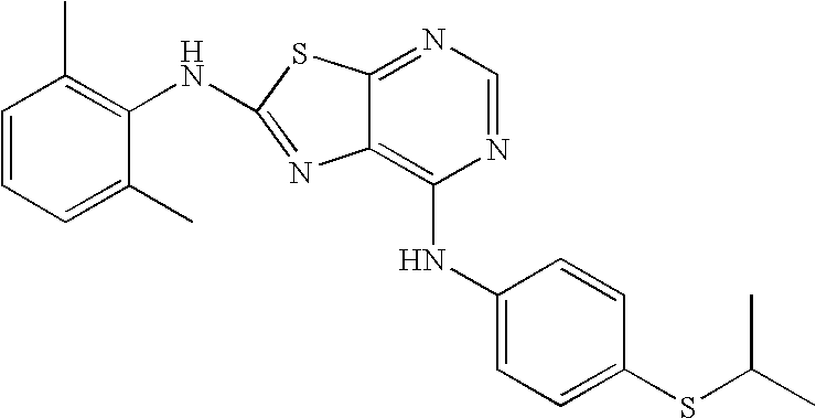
N1=CN=C2C(=C1NC1=CC=C(SC(C)C)C=C1)N=C(NC1=C(C)C=CC=C1C)S2
